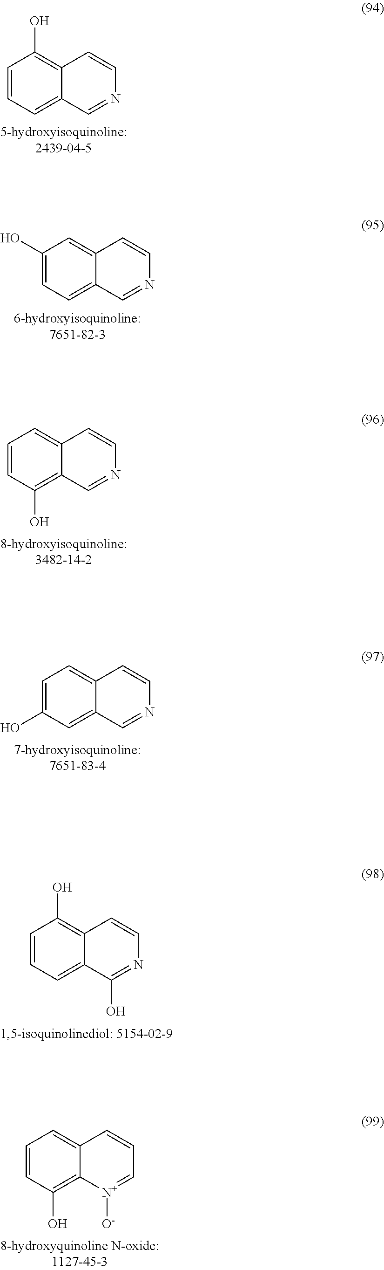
C1=CC=C2C(=C1O)C=CN=C2.C1(O)=CC=C2C(=C1)C=CN=C2.C1=CC(O)=C2C(=C1)C=CN=C2.C1=C(O)C=C2C(=C1)C=CN=C2.C1=CC=C2C(=C1O)C=CN=C2O.C1=CC(O)=C2C(=C1)C=CC=[N+]2[O-]
